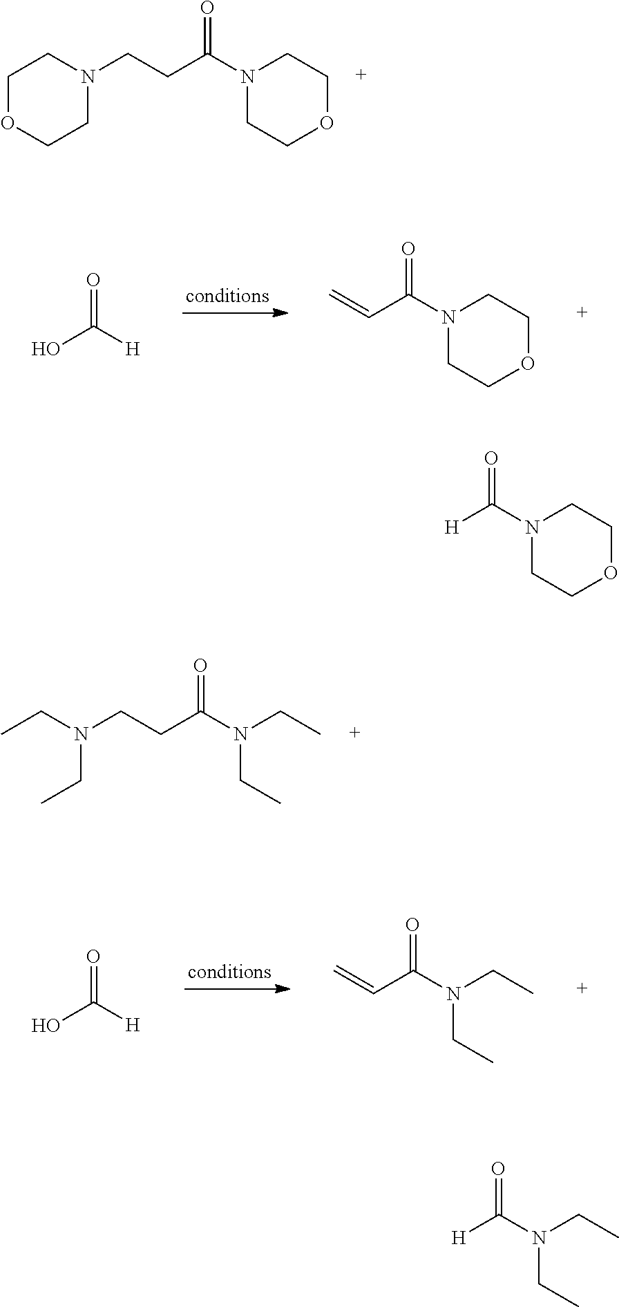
C1OCCN(CCC(N2CCOCC2)=O)C1.OC([H])=O.N1(C(C=C)=O)CCOCC1.CCN(CC)CCC(N(CC)CC)=O.OC([H])=O.N(CC)(CC)C(C=C)=O.N1(C([H])=O)CCOCC1.N(CC)(CC)C([H])=O
